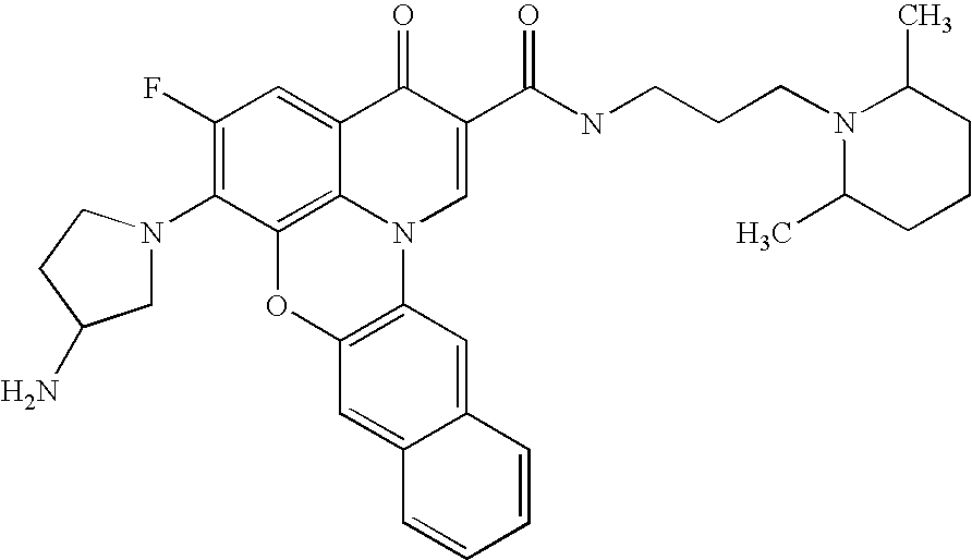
C1(F)=C(N2CC(N)CC2)C2=C3C(=C1)C(=O)C(C(=O)NCCCN1C(C)CCCC1C)=CN3C1=C(O2)C=C2C(=C1)C=CC=C2
